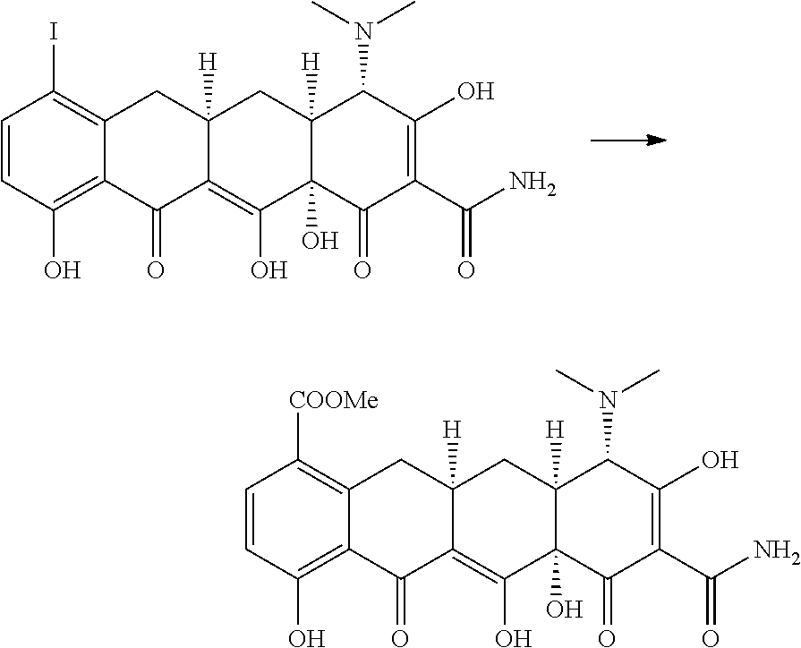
C1=CC(O)=C2C(=C1I)CC1([H])C(=C(O)C3(O)C([H])(C1)C(N(C)C)C(O)=C(C(N)=O)C3=O)C2=O.C1=CC(O)=C2C(=C1[COOMe])CC1([H])C(=C(O)C3(O)C([H])(C1)C(N(C)C)C(O)=C(C(N)=O)C3=O)C2=O
